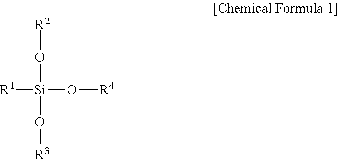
[R1][Si](O[R2])(O[R3])O[R4]
